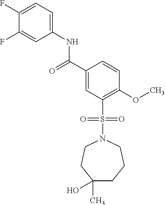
C1(F)=CC=C(NC(C2=CC(S(=O)(=O)N3CCC(C)(O)CCC3)=C(OC)C=C2)=O)C=C1F
